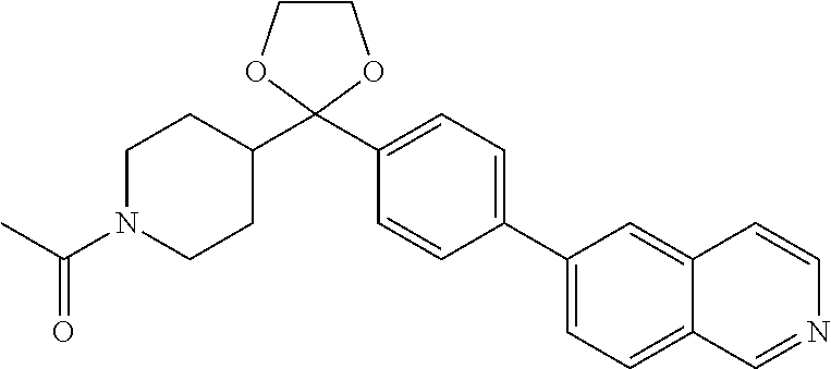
C1(C2=CC=C3C(=C2)C=CN=C3)=CC=C(C2(C3CCN(C(C)=O)CC3)OCCO2)C=C1
